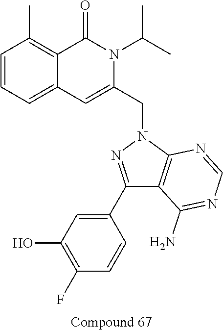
C1=CC=C2C(=C1C)C(=O)N(C(C)C)C(CN1N=C(C3=CC(O)=C(F)C=C3)C3=C1N=CN=C3N)=C2
